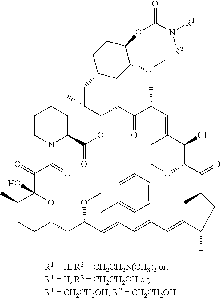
C1(C)CCC2OC1(O)C(=O)C(=O)N1C(CCCC1)C(=O)OC(C(CC1CC(OC)C(OC(N([R1])[R2])=O)CC1)C)CC(=O)C(C)C=C(C)C(O)C(OC)C(=O)C(C)CC(C)C=CC=CC=C(C)C(OCCC1=CC=CC=C1)C2
